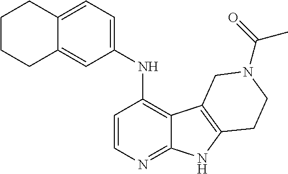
C1=CN=C2C(=C1NC1=CC=C3C(=C1)CCCC3)C1=C(N2)CCN(C(=O)C)C1
